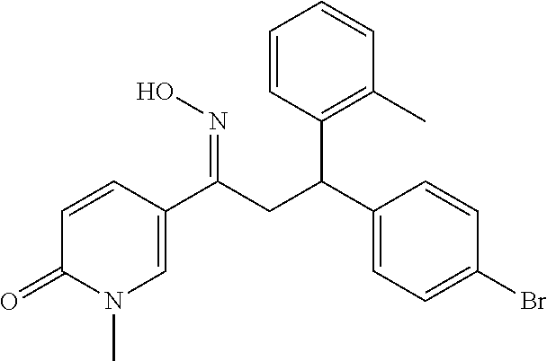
C1=CC(C(CC(C2=CC=C(Br)C=C2)C2=C(C)C=CC=C2)=NO)=CN(C)C1=O
